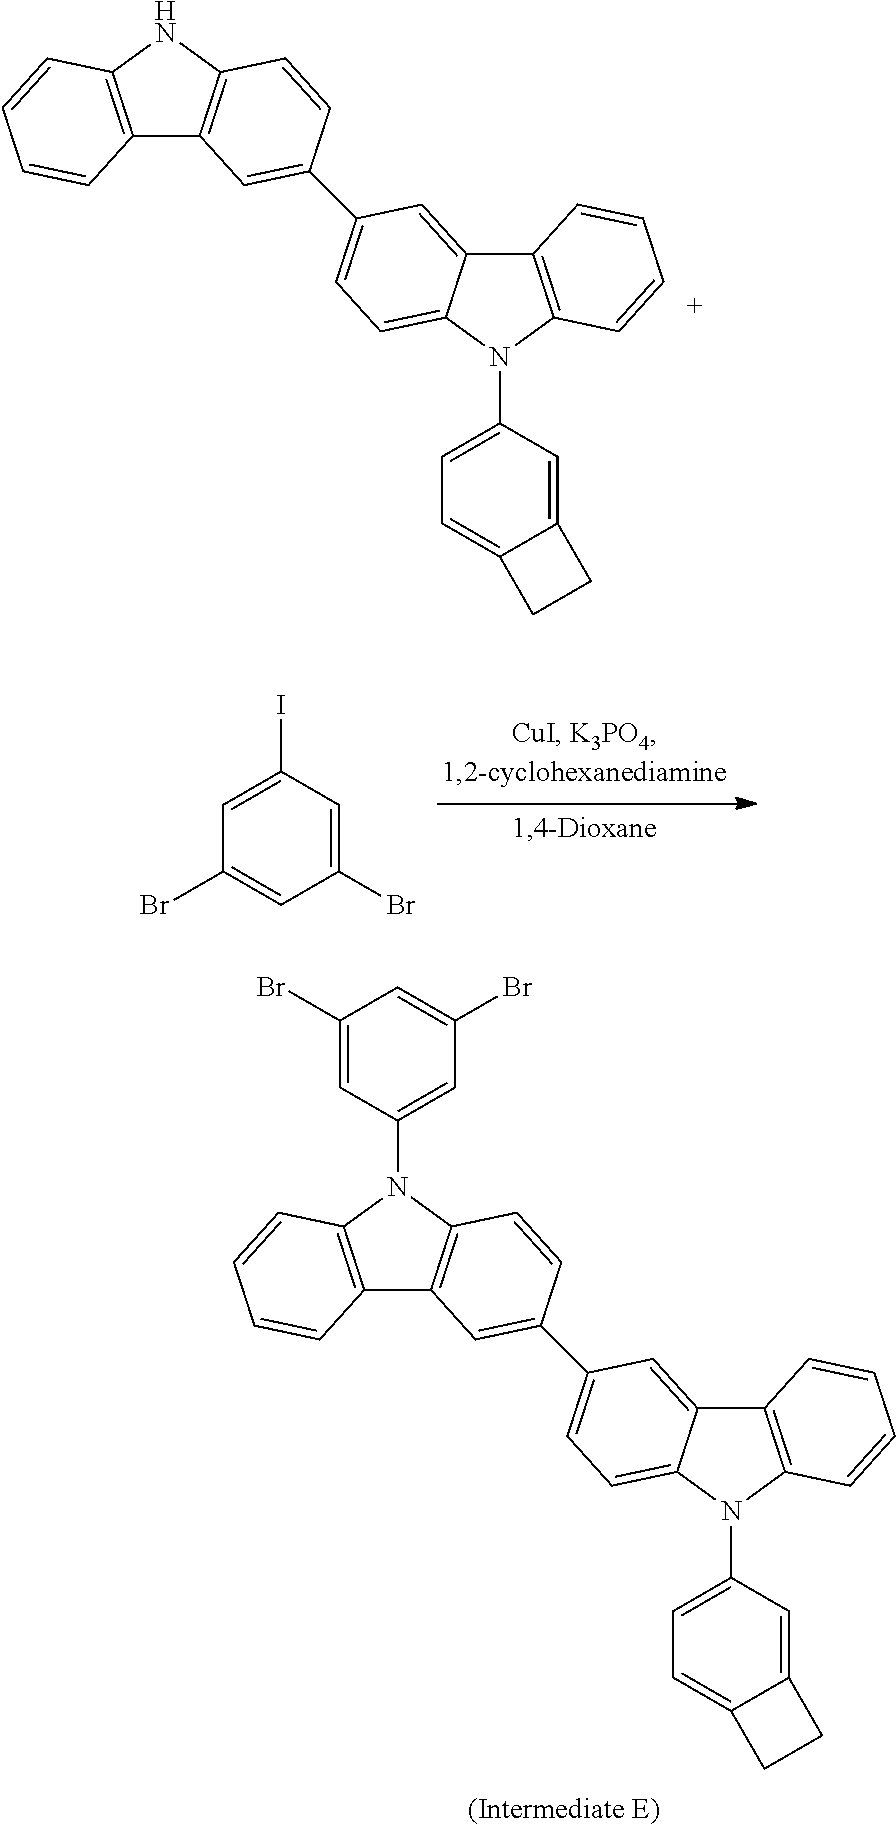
C1(Br)=CC(I)=CC(Br)=C1.C12=C(NC3=C1C=C(C1=CC=C4C(=C1)C1=C(N4C4=CC=C5C(=C4)CC5)C=CC=C1)C=C3)C=CC=C2.C12=C(N(C3=CC(Br)=CC(Br)=C3)C3=C1C=C(C1=CC=C4C(=C1)C1=C(N4C4=CC=C5C(=C4)CC5)C=CC=C1)C=C3)C=CC=C2
